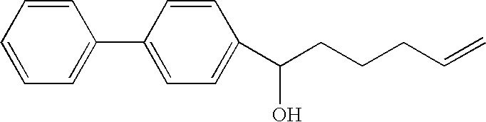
C1=CC=CC=C1C1=CC=C(C(CCCC=C)O)C=C1
